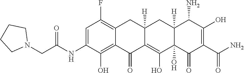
C12=C(O)C(NC(CN3CCCC3)=O)=CC(F)=C1CC1([H])C(=C(O)C3(O)C([H])(C1)C(N)C(O)=C(C(N)=O)C3=O)C2=O
